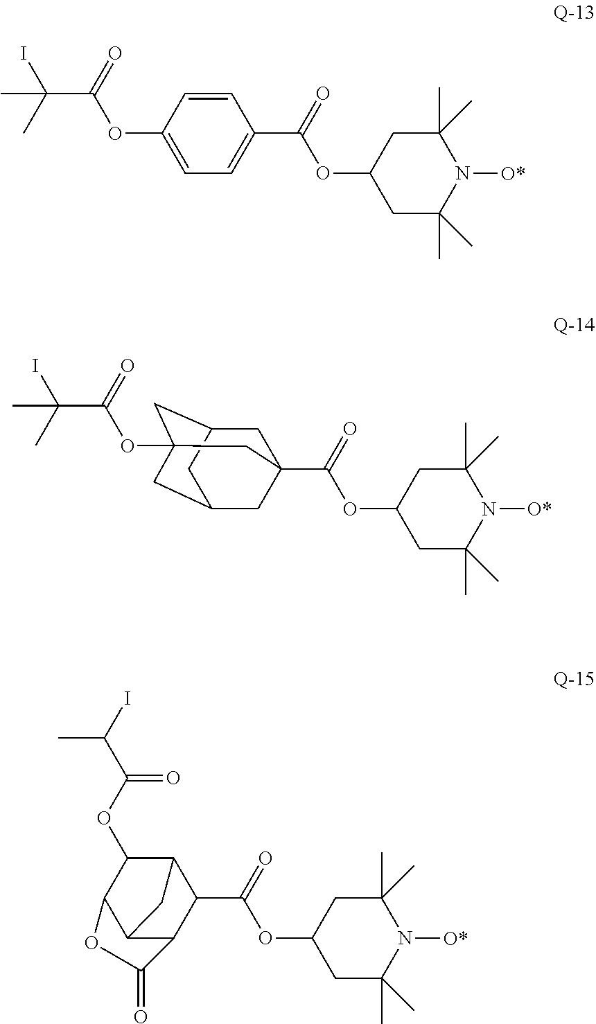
C1(OC(C2=CC=C(OC(C(I)(C)C)=O)C=C2)=O)CC(C)(C)N([O*])C(C)(C)C1.C1(OC(=O)C23CC4CC(OC(C(I)(C)C)=O)(CC(C2)C4)C3)CC(C)(C)N([O*])C(C)(C)C1.C1(OC(C2C3C(OC(C(I)C)=O)C4C(C2C(=O)O4)C3)=O)CC(C)(C)N([O*])C(C)(C)C1
